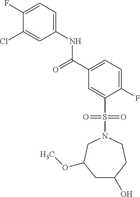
C1(F)=CC=C(NC(C2=CC=C(F)C(S(=O)(=O)N3CC(OC)CC(O)CC3)=C2)=O)C=C1Cl
